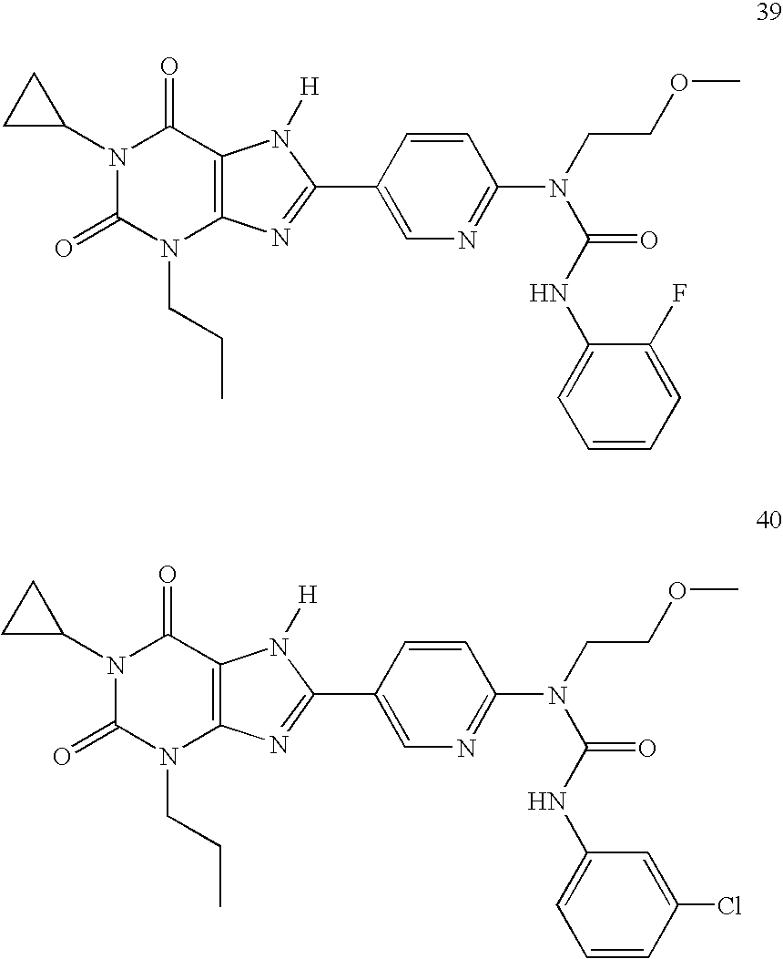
C1C(N2C(=O)N(CCC)C3=C(C2=O)N([H])C(C2=CN=C(N(CCOC)C(NC4=CC=CC=C4F)=O)C=C2)=N3)C1.C1C(N2C(=O)N(CCC)C3=C(C2=O)N([H])C(C2=CN=C(N(CCOC)C(NC4=CC=CC(Cl)=C4)=O)C=C2)=N3)C1
